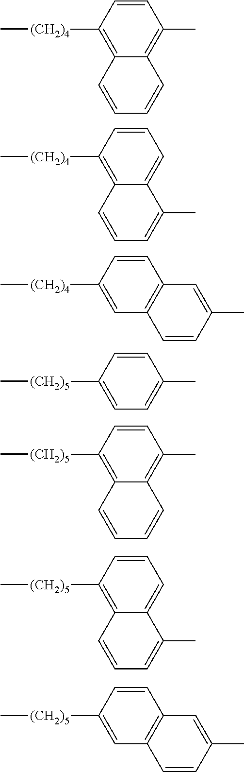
C1(C)=C2C(=C([(CH2)4]C)C=C1)C=CC=C2.C1=C2C(=C([(CH2)4]C)C=C1)C=CC=C2C.C12=C(C=C([(CH2)4]C)C=C1)C=CC(C)=C2.C1(C)=CC=C([(CH2)5]C)C=C1.C1(C)=C2C(=C([(CH2)5]C)C=C1)C=CC=C2.C1=C2C(=C([(CH2)5]C)C=C1)C=CC=C2C.C12=C(C=C([(CH2)5]C)C=C1)C=CC(C)=C2
